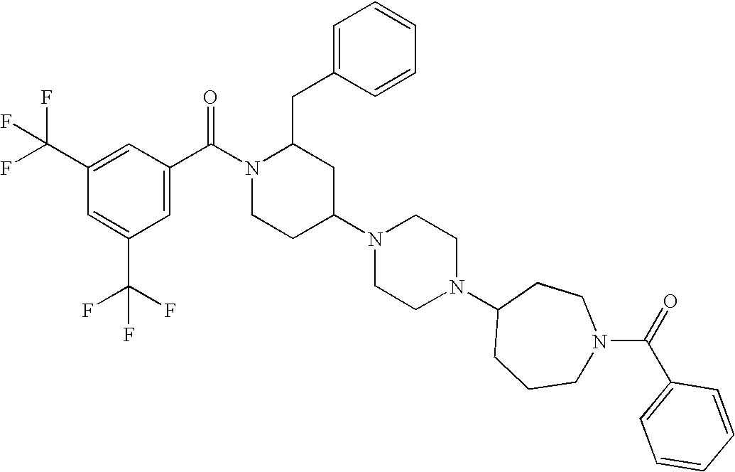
C1=C(C(F)(F)F)C=C(C(N2CCC(N3CCN(C4CCCN(C(C5=CC=CC=C5)=O)CC4)CC3)CC2CC2=CC=CC=C2)=O)C=C1C(F)(F)F
